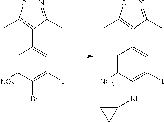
N1=C(C)C(C2=CC(I)=C(Br)C([NO2])=C2)=C(C)O1.N1=C(C)C(C2=CC(I)=C(NC3CC3)C([NO2])=C2)=C(C)O1
